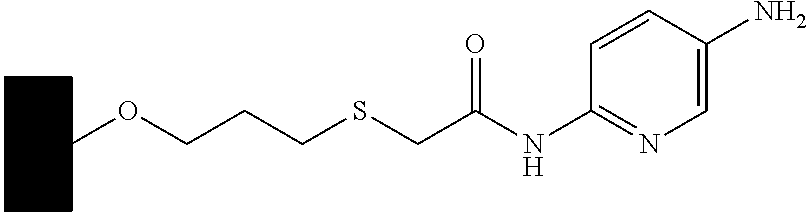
C1CCCC(OCCCSCC(NC2=NC=C(N)C=C2)=O)C1
